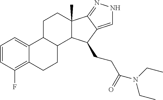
C1=CC(F)=C2C(=C1)C1C(CC2)C2C(C)(CC1)C1=NNC=C1C2CCC(=O)N(CC)CC
